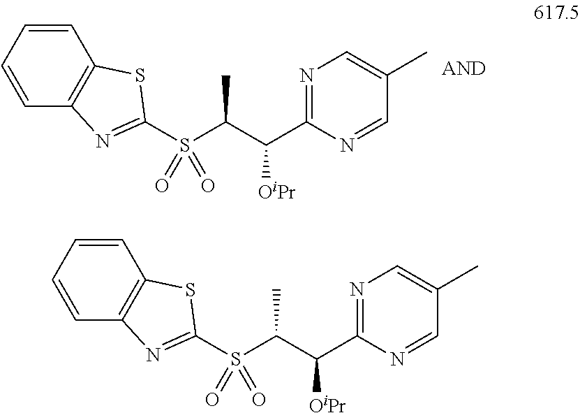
C1=CC=CC2=C1N=C(S(C(C(C1=NC=C(C)C=N1)[OiPr])C)(=O)=O)S2.C1=CC=CC2=C1N=C(S(C(C(C1=NC=C(C)C=N1)[OiPr])C)(=O)=O)S2
